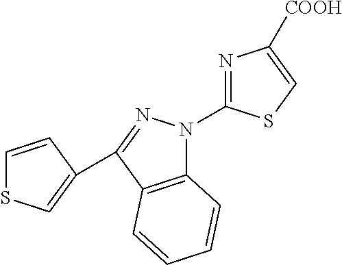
C12=C(C(C3=CSC=C3)=NN1C1=NC([COOH])=CS1)C=CC=C2
